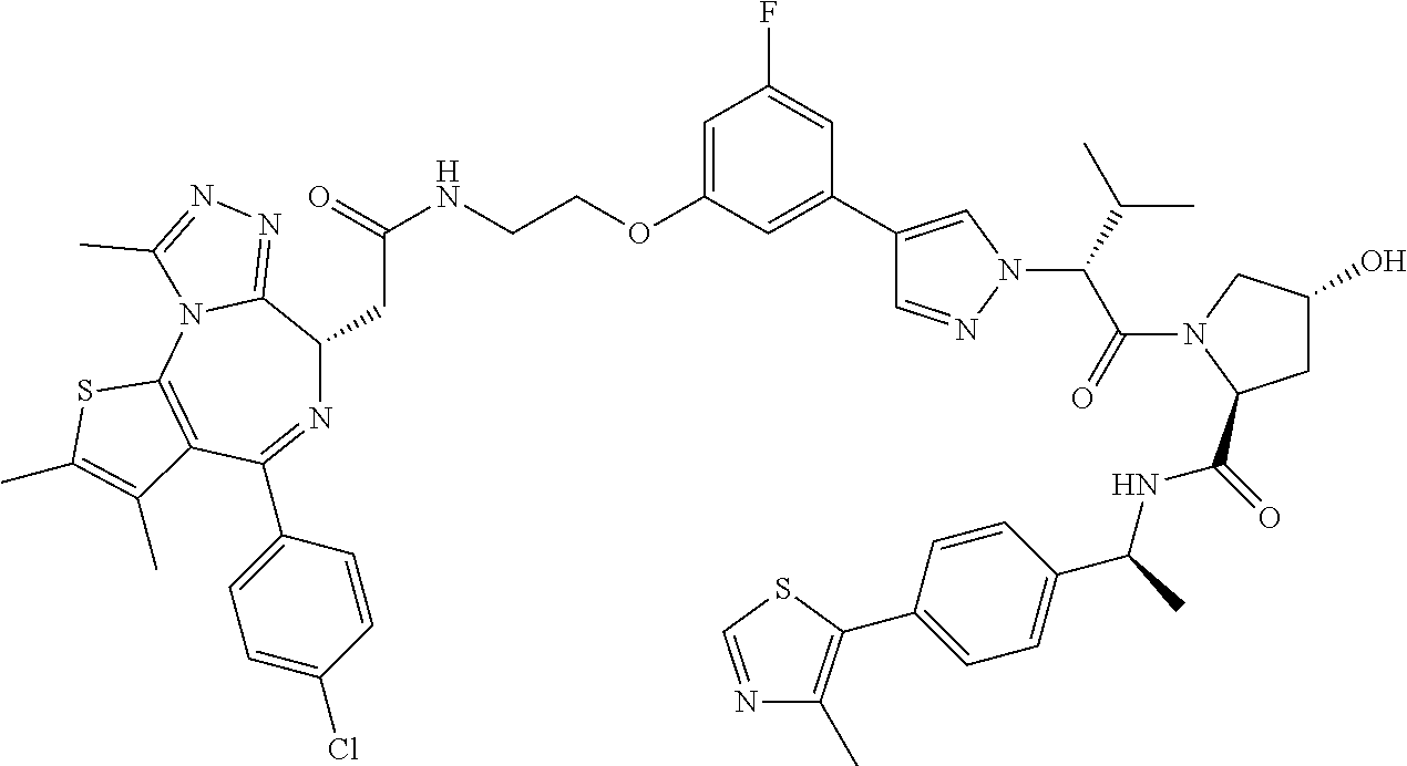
C1=C(OCCNC(=O)CC2N=C(C3=CC=C(Cl)C=C3)C3=C(N4C2=NN=C4C)SC(C)=C3C)C=C(C2=CN(C(C(C)C)C(=O)N3C(C(=O)NC(C4=CC=C(C5=C(C)N=CS5)C=C4)C)CC(O)C3)N=C2)C=C1F
